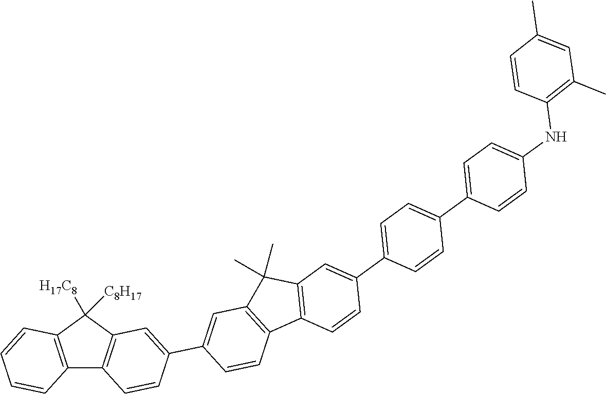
C12=C(C([H17C8])([C8H17])C3=C1C=CC(C1=CC4=C(C=C1)C1=C(C4(C)C)C=C(C4=CC=C(C5=CC=C(NC6=C(C)C=C(C)C=C6)C=C5)C=C4)C=C1)=C3)C=CC=C2
